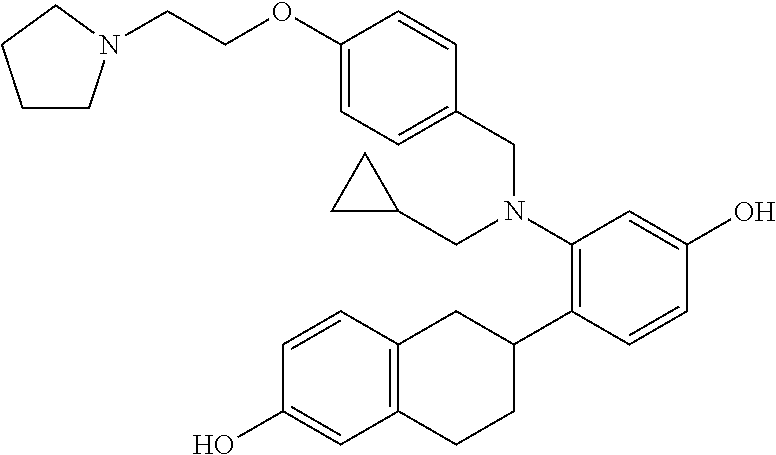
C1(OCCN2CCCC2)=CC=C(CN(CC2CC2)C2=C(C3CC4=C(CC3)C=C(O)C=C4)C=CC(O)=C2)C=C1
